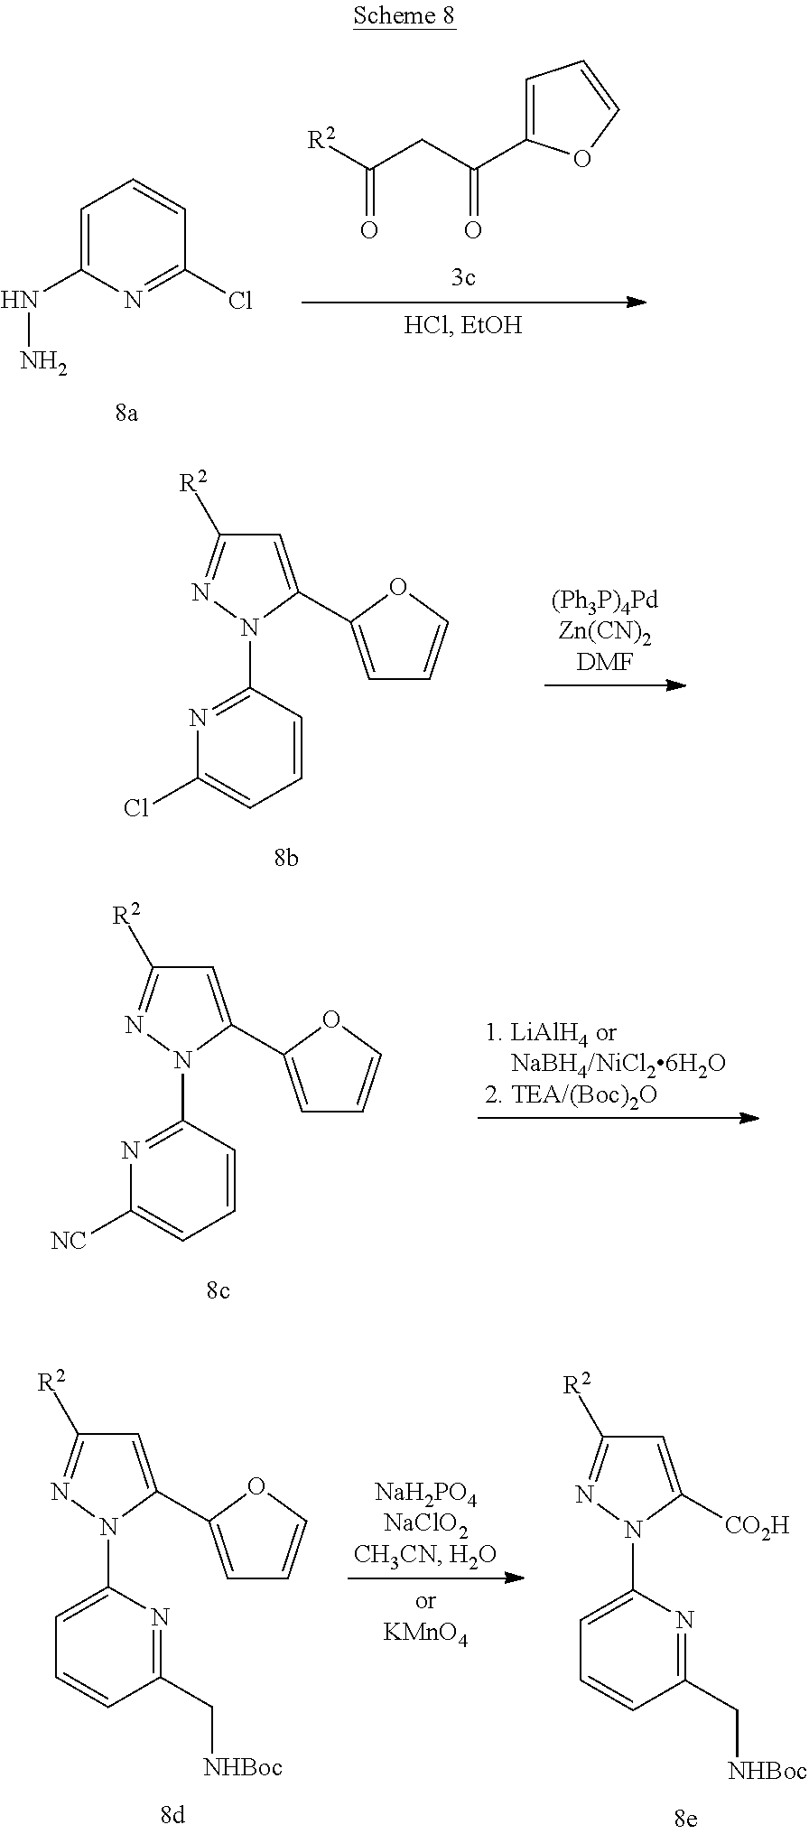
C1=C(C(CC([R2])=O)=O)OC=C1.C1=C(NN)N=C(Cl)C=C1.C1=C(C2=CC=CO2)N(C2=NC(Cl)=CC=C2)N=C1[R2].C1=C(C2=CC=CO2)N(C2=NC([NC])=CC=C2)N=C1[R2].C1=C([CO2H])N(C2=CC=CC(C[NHBoc])=N2)N=C1[R2].C1=C(C2=CC=CO2)N(C2=CC=CC(C[NHBoc])=N2)N=C1[R2]
